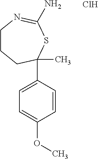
C1CCC(C)(C2=CC=C(OC)C=C2)SC(N)=N1.Cl
